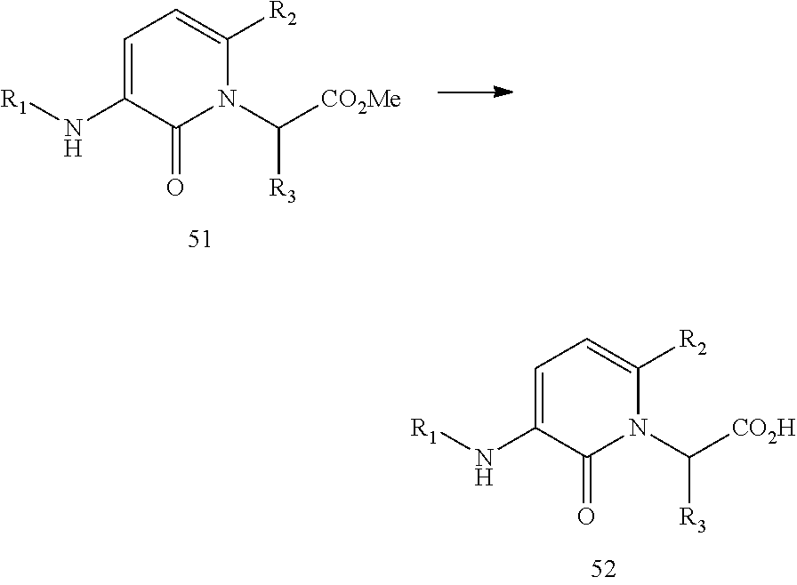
C1=C(N[R1])C(=O)N(C([CO2Me])[R3])C([R2])=C1.C1=C(N[R1])C(=O)N(C([CO2H])[R3])C([R2])=C1
